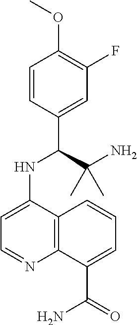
C1=CC(C(C(N)(C)C)NC2=CC=NC3=C2C=CC=C3C(=O)N)=CC(F)=C1OC
